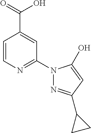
C1=CN=C(N2N=C(C3CC3)C=C2O)C=C1C(=O)O
